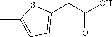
OC(CC1=CC=C(C)S1)=O
